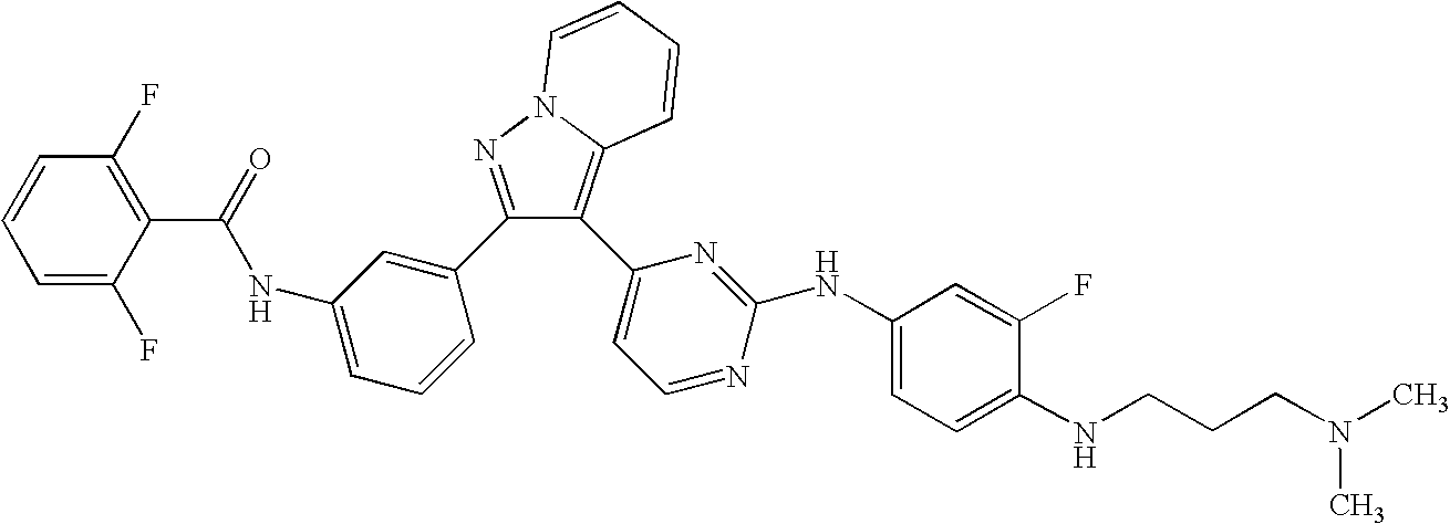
C1=CC(F)=C(C(NC2=CC=CC(C3=NN4C(=C3C3=CC=NC(NC5=CC=C(NCCCN(C)C)C(F)=C5)=N3)C=CC=C4)=C2)=O)C(F)=C1
